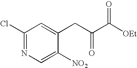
C1(Cl)=NC=C([NO2])C(CC(C([OEt])=O)=O)=C1
